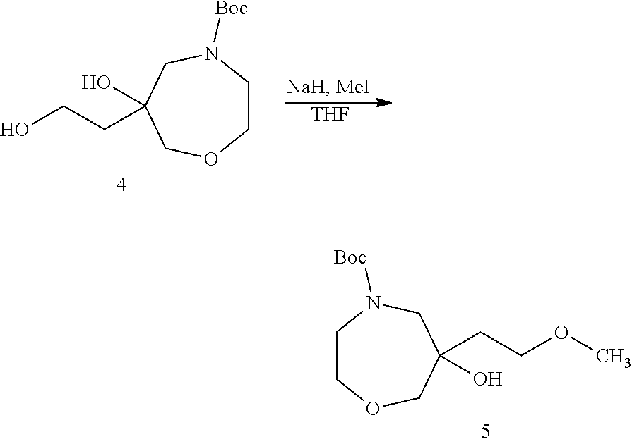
C1CN([Boc])CC(O)(CCO)CO1.[THF].C1COCC(CCOC)(O)CN1[Boc]
